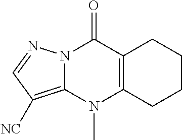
N12C(=C([NC])C=N1)N(C)C1=C(C2=O)CCCC1
